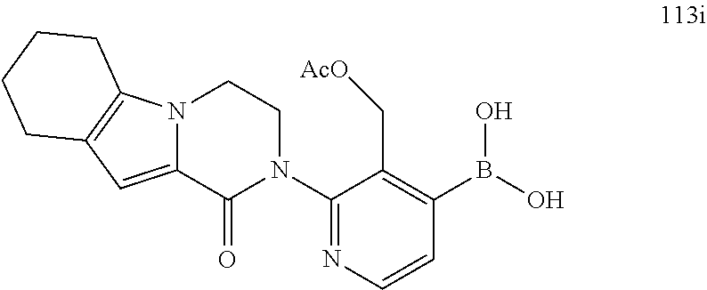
N12C(=CC3=C1CCCC3)C(=O)N(C1=NC=CC(B(O)O)=C1C[AcO])CC2
